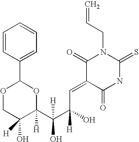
C=CCN1C(=O)C(=CC(C(C2([H])OC(C3=CC=CC=C3)OCC2(O)[H])([H])O)(O)[H])C(=O)NC1=S
